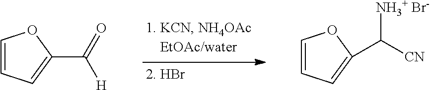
C1=CC=C(C(=O)[H])O1.C1=CC=C(C([CN])[NH3+ Br-])O1
